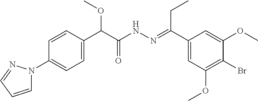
C1(N2C=CC=N2)=CC=C(C(C(NN=C(C2=CC(OC)=C(Br)C(OC)=C2)CC)=O)OC)C=C1
